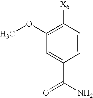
COC1=C([X6])C=CC(C(N)=O)=C1
